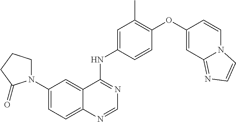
C12=CC=C(N3CCCC3=O)C=C1C(NC1=CC(C)=C(OC3=CC4=NC=CN4C=C3)C=C1)=NC=N2
